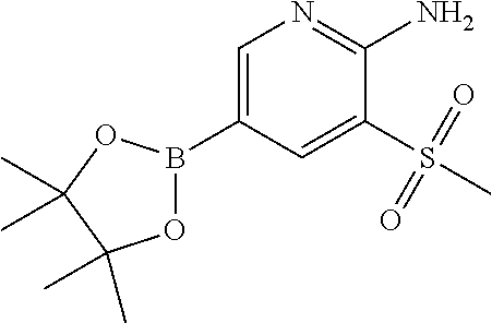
C1=C(B2OC(C)(C)C(C)(C)O2)C=C(S(C)(=O)=O)C(N)=N1
